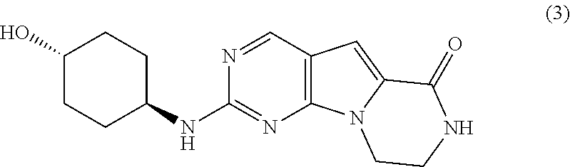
C12=C(C=NC(NC3CCC(O)CC3)=N1)C=C1N2CCNC1=O
